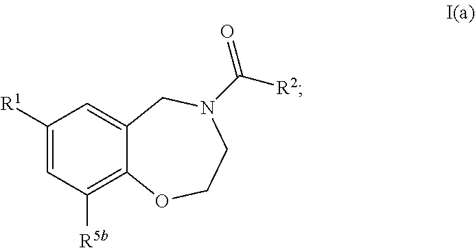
C1([R1])=CC([R5b])=C2C(=C1)CN(C([R2])=O)CCO2
